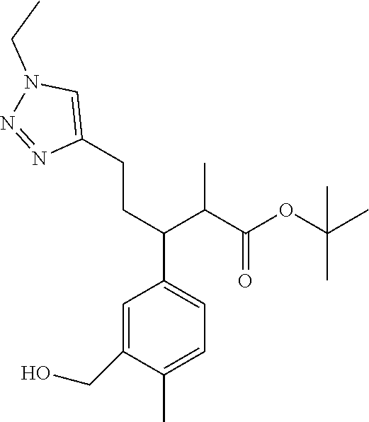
C(CC(C1=CC=C(C)C(CO)=C1)C(C(OC(C)(C)C)=O)C)C1=CN(CC)N=N1
